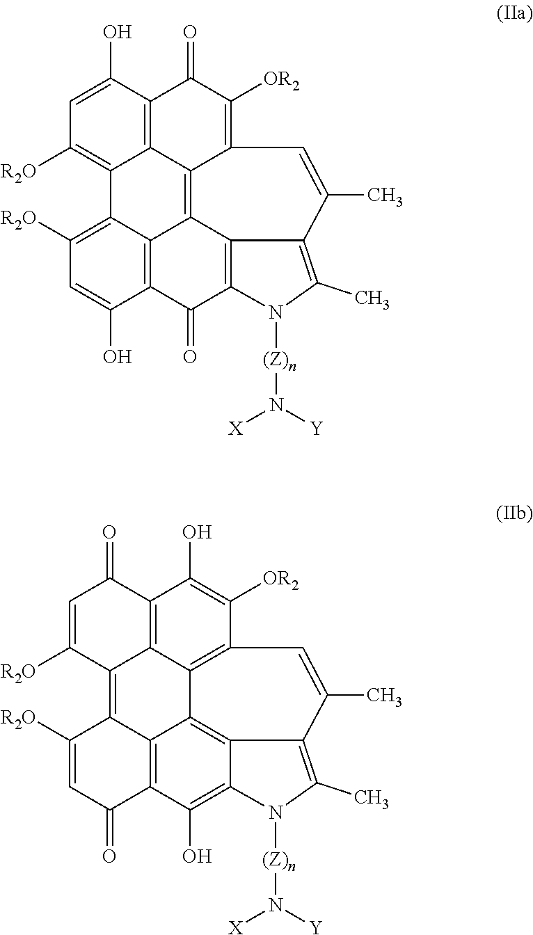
C1=C(O)C2=C3C(=C1[R2O])C1=C([R2O])C=C(O)C4=C1C1=C3C(=C([OR2])C2=O)C=C(C)C2=C(C)N([(Z)n]N([X])[Y])C(=C12)C4=O.C1=C([R2O])C2=C3C4=C(C(=O)C=C3[R2O])C(O)=C3C5=C4C4=C(C([OR2])=C(O)C(=C24)C1=O)C=C(C)C5=C(C)N3[(Z)n]N([X])[Y]
